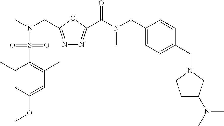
C1(CN(C)C(=O)C2=NN=C(CN(C)S(C3=C(C)C=C(OC)C=C3C)(=O)=O)O2)=CC=C(CN2CCC(N(C)C)C2)C=C1
